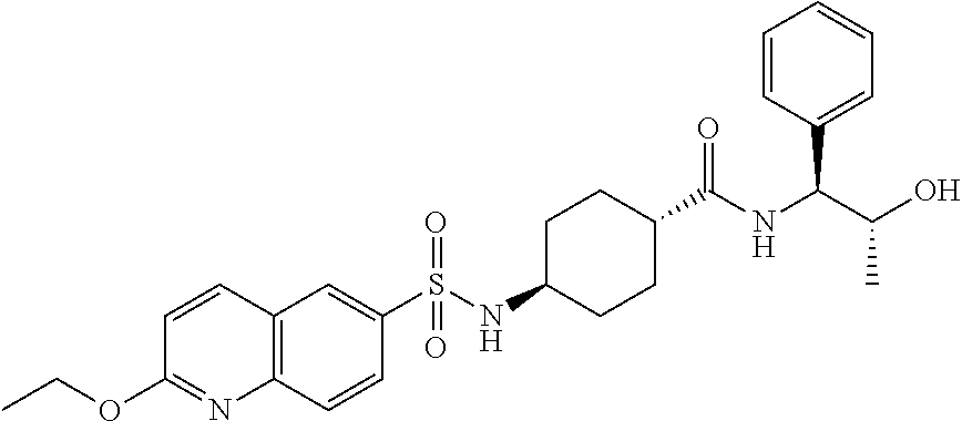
C1=CC2=C(N=C1OCC)C=CC(S(NC1CCC(C(NC(C(O)C)C3=CC=CC=C3)=O)CC1)(=O)=O)=C2
